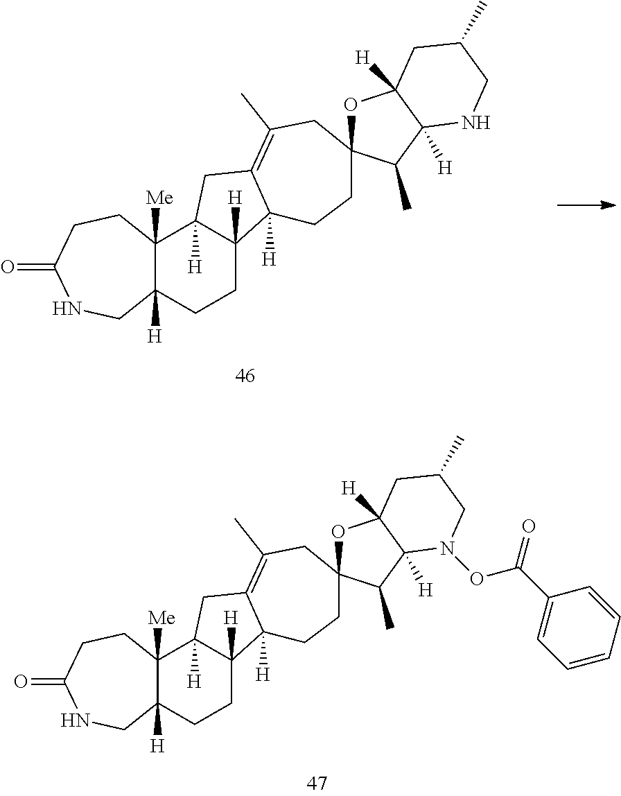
C12([Me])C([H])(CCC3([H])C1([H])CC1=C(C)CC4(CCC31[H])OC1([H])C([H])(C4C)N(OC(C3=CC=CC=C3)=O)CC(C)C1)CNC(=O)CC2.C12([Me])C([H])(CCC3([H])C1([H])CC1=C(C)CC4(CCC31[H])OC1([H])C([H])(C4C)NCC(C)C1)CNC(=O)CC2
